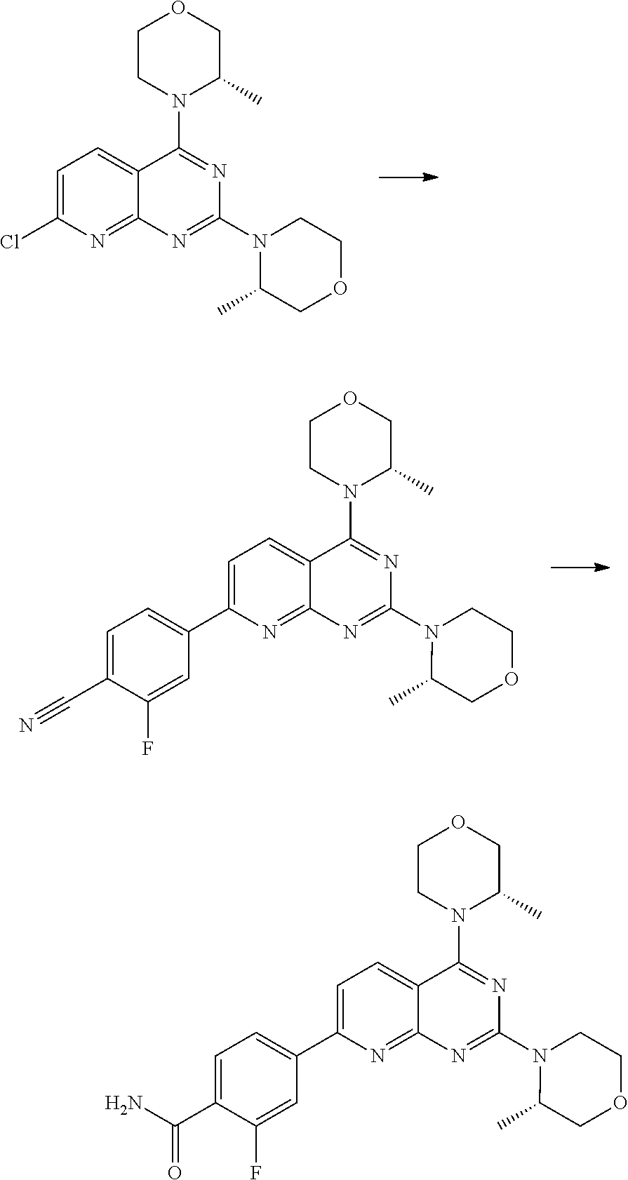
C1CN(C2=NC(N3C(C)COCC3)=NC3=NC(C4=CC=C(C#N)C(F)=C4)=CC=C23)C(C)CO1.C1CN(C2=NC(N3C(C)COCC3)=NC3=NC(Cl)=CC=C23)C(C)CO1.C1CN(C2=NC(N3C(C)COCC3)=NC3=NC(C4=CC=C(C(N)=O)C(F)=C4)=CC=C23)C(C)CO1
